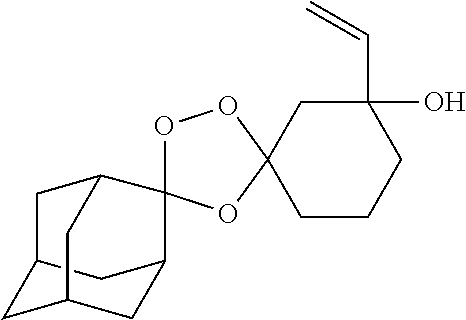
C1(O)(C=C)CC2(CCC1)OOC1(O2)C2CC3CC(C2)CC1C3
